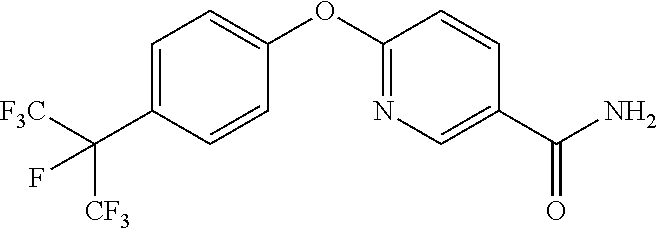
C1=C(C([CF3])([F3C])F)C=CC(OC2=NC=C(C(N)=O)C=C2)=C1
